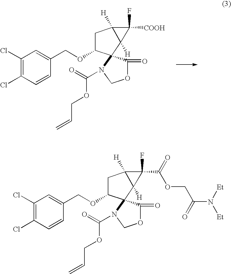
C1(Cl)=C(Cl)C=CC(COC2CC3([H])C([H])(C24C(=O)OCN4C(=O)OCC=C)C3([COOH])F)=C1.C1(Cl)=C(Cl)C=CC(COC2CC3([H])C([H])(C24C(=O)OCN4C(=O)OCC=C)C3(C(=O)OCC(N([Et])[Et])=O)F)=C1
